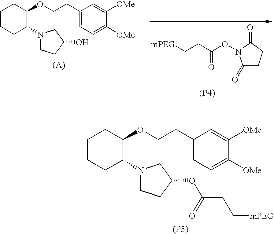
[(P4)].C1(=O)CCC(=O)N1OC(CC[mPEG])=O.C1CCC(N2CCC(O)C2)C(OCCC2=CC=C([OMe])C([OMe])=C2)C1.C1CCC(N2CCC(OC(CC[mPEG])=O)C2)C(OCCC2=CC=C([OMe])C([OMe])=C2)C1.[(P5)]
